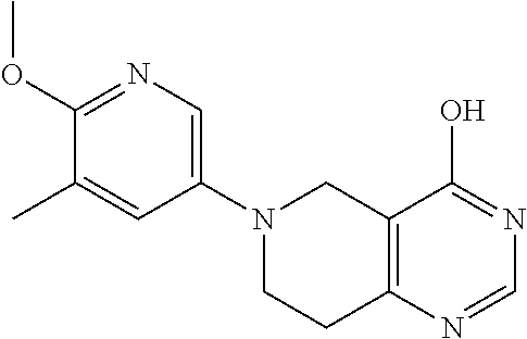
C1(OC)=NC=C(N2CC3=C(N=CN=C3O)CC2)C=C1C
